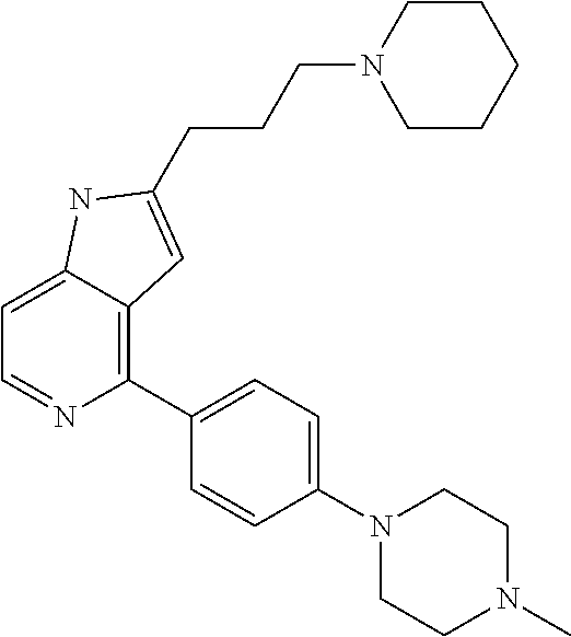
C1=C2C(=C(C3=CC=C(N4CCN(C)CC4)C=C3)N=C1)C=C(CCCN1CCCCC1)N2
